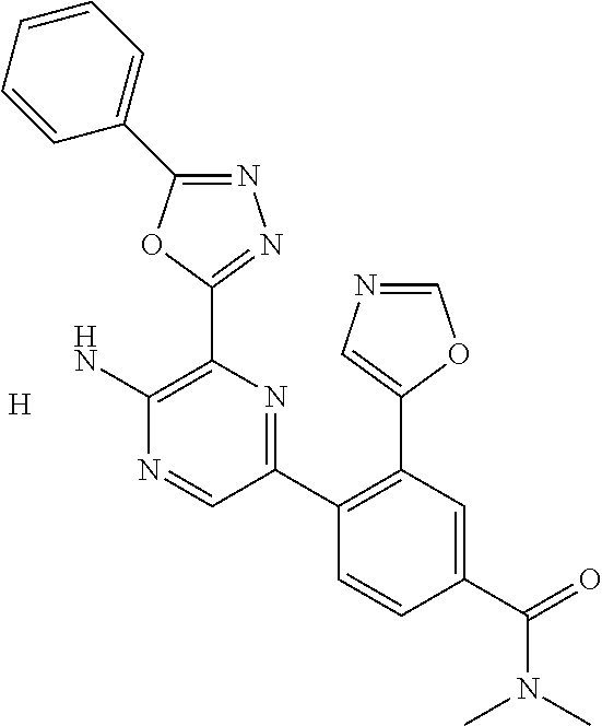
[H].N1=C(C2=CC=CC=C2)OC(C2=C(N)N=CC(C3=C(C4=CN=CO4)C=C(C(=O)N(C)C)C=C3)=N2)=N1
